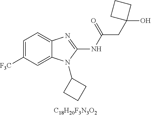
C1=C([CF3])C=C2C(=C1)N=C(NC(CC1(O)CCC1)=O)N2C1CCC1
